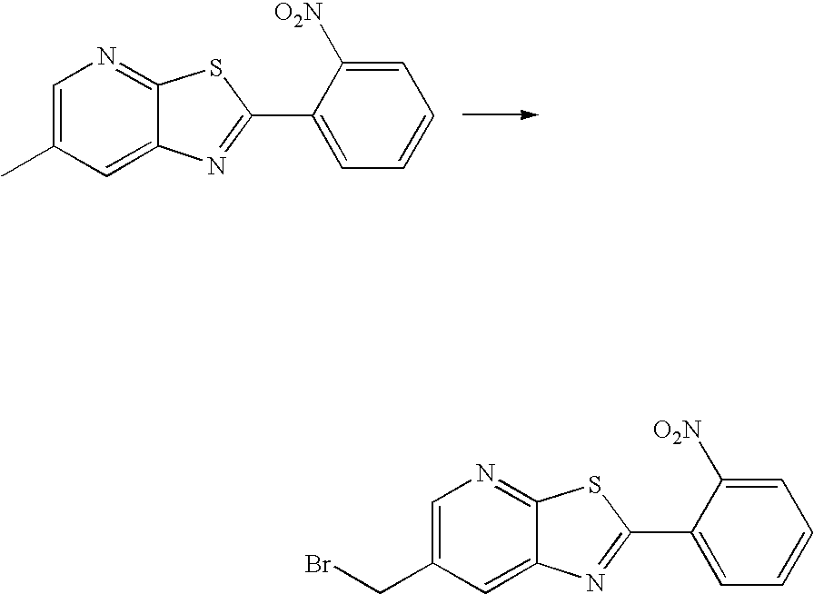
C1=C(C)C=C2C(=N1)SC(C1=CC=CC=C1[O2N])=N2.C1=C(CBr)C=C2C(=N1)SC(C1=CC=CC=C1[O2N])=N2
